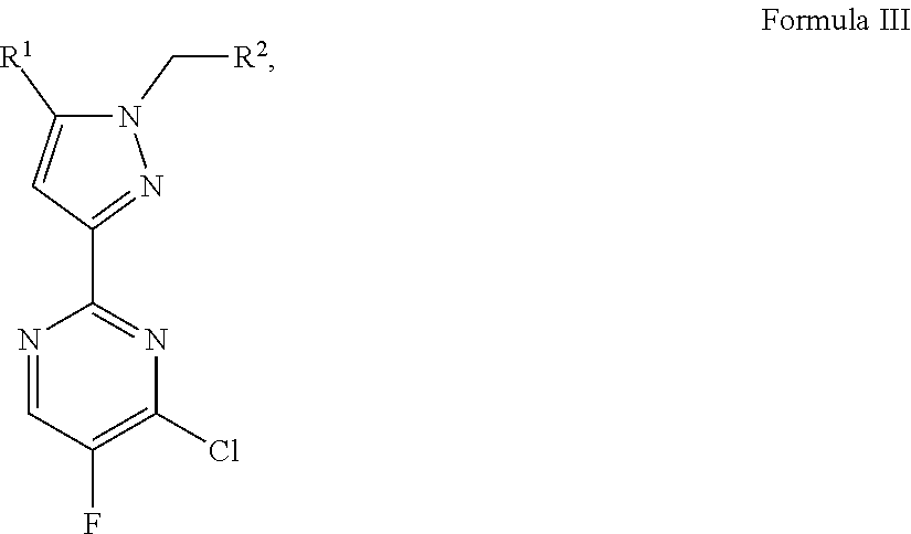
N1=CC(F)=C(Cl)N=C1C1=NN(C[R2])C([R1])=C1
